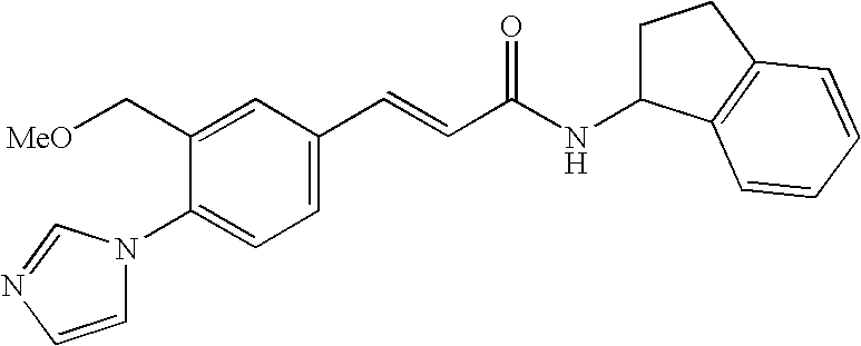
C1=C(C=CC(NC2CCC3=C2C=CC=C3)=O)C=C(C[OMe])C(N2C=CN=C2)=C1
